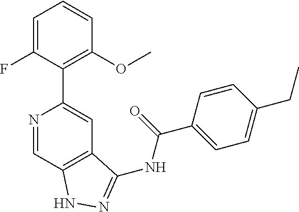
N1=CC2=C(C=C1C1=C(OC)C=CC=C1F)C(NC(C1=CC=C(CC)C=C1)=O)=NN2
